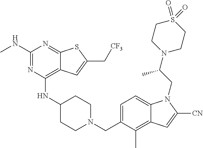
C1=C(CN2CCC(NC3=C4C(=NC(NC)=N3)SC(C[CF3])=C4)CC2)C(C)=C2C(=C1)N(CC(N1CCS(=O)(=O)CC1)C)C([CN])=C2
